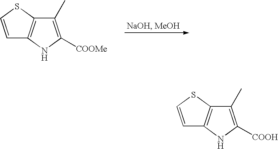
C1=CSC2=C1NC([COOMe])=C2C.C1=CSC2=C1NC([COOH])=C2C
